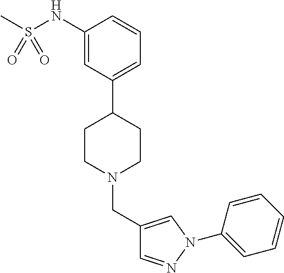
C1(NS(C)(=O)=O)=CC(C2CCN(CC3=CN(C4=CC=CC=C4)N=C3)CC2)=CC=C1
